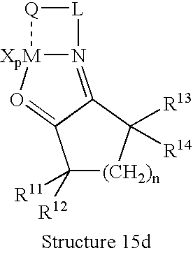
N12=C3C(=O[XpM]1[Q][L]2)C([R11])([R12])[(CH2)n]C3([R13])[R14]
